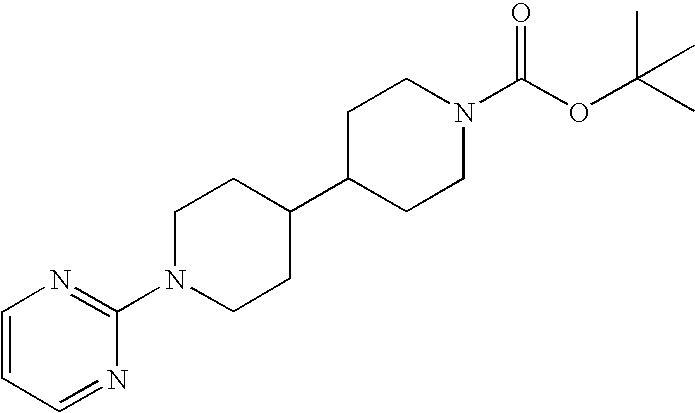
C1=CC=NC(N2CCC(C3CCN(C(OC(C)(C)C)=O)CC3)CC2)=N1
